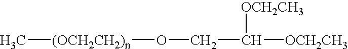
[OCH2CH3]C([OCH2CH3])CO[(OCH2CH2)n]C
